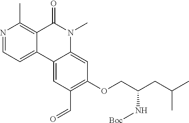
N1=CC=C2C(=C1C)C(=O)N(C)C1=CC(OCC(CC(C)C)N[Boc])=C(C=O)C=C21
